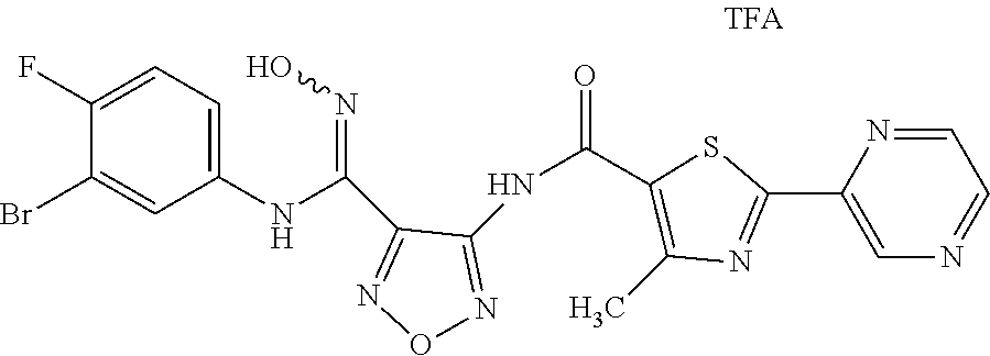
C1(NC(=NO)C2=NON=C2NC(=O)C2=C(C)N=C(C3=CN=CC=N3)S2)=CC=C(F)C(Br)=C1
